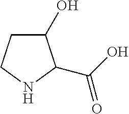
C1(O)CCNC1C(O)=O
